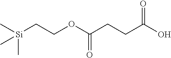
C[Si](C)(C)CCOC(CCC(O)=O)=O
